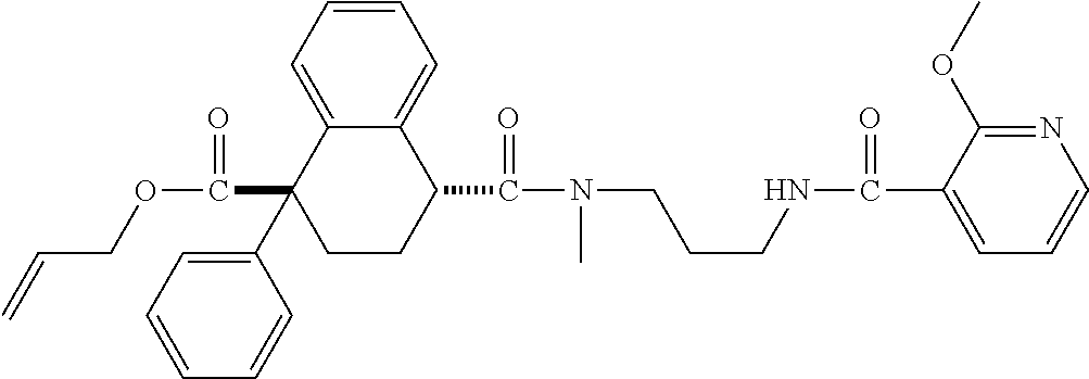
C1=C2C(=CC=C1)C(C(=O)N(CCCNC(=O)C1=CC=CN=C1OC)C)CCC2(C1=CC=CC=C1)C(=O)OCC=C
